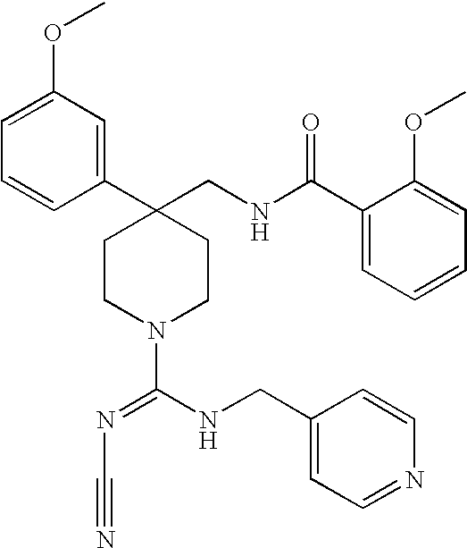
C1(C2(CNC(C3=CC=CC=C3OC)=O)CCN(C(NCC3=CC=NC=C3)=NC#N)CC2)=CC(OC)=CC=C1
